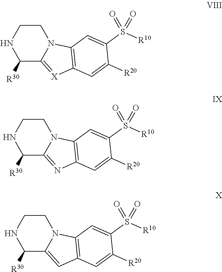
C1([R30])C2=[X]C3=C(N2CCN1)C=C(S([R10])(=O)=O)C([R20])=C3.C1([R30])C2=NC3=C(N2CCN1)C=C(S([R10])(=O)=O)C([R20])=C3.C1([R30])C2=CC3=C(N2CCN1)C=C(S([R10])(=O)=O)C([R20])=C3
